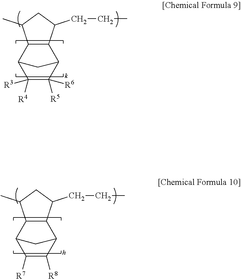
C1([R4])([R3])C([R5])([R6])C2C3C(C1C2)C(C)CC3CCC.C1([R7])C([R8])C2C3C(C1C2)C(C)CC3CCC
